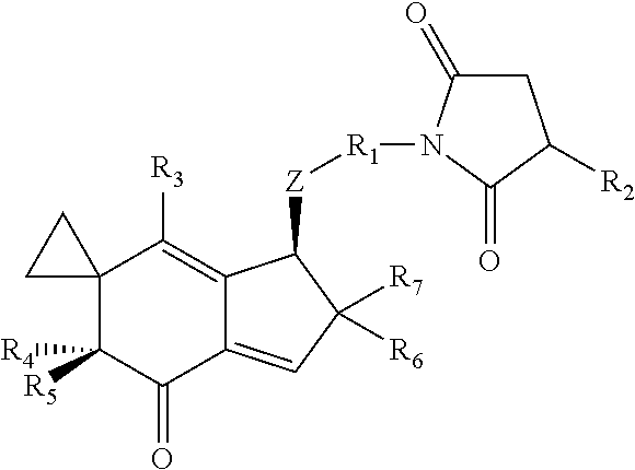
C12(C([R4])([R5])C(=O)C3=CC([R7])([R6])C([Z][R1]N4C(=O)CC([R2])C4=O)C3=C1[R3])CC2
